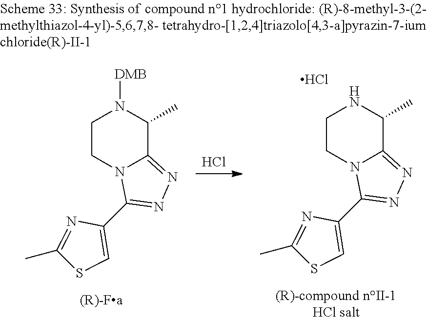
Cl.C1CN2C(=NN=C2C2=CSC(C)=N2)C(C)N1[DMB].C1CN2C(=NN=C2C2=CSC(C)=N2)C(C)N1.Cl
